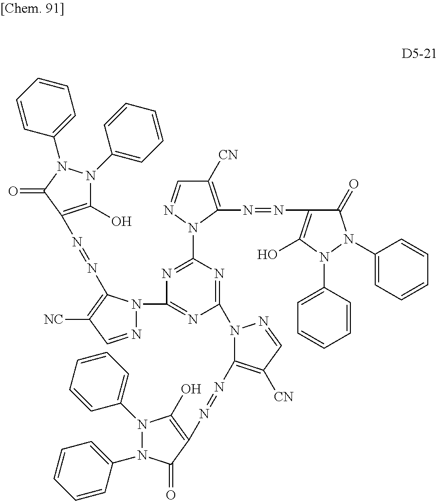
C1([CN])=C(N=NC2=C(O)N(C3=CC=CC=C3)N(C3=CC=CC=C3)C2=O)N(C2=NC(N3N=CC([NC])=C3N=NC3=C(O)N(C4=CC=CC=C4)N(C4=CC=CC=C4)C3=O)=NC(N3C(N=NC4=C(O)N(C5=CC=CC=C5)N(C5=CC=CC=C5)C4=O)=C([CN])C=N3)=N2)N=C1
